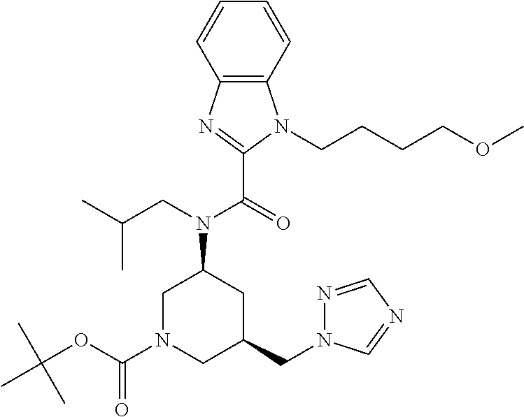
C1=CC=CC2=C1N(CCCCOC)C(C(=O)N(CC(C)C)C1CN(C(OC(C)(C)C)=O)CC(CN3N=CN=C3)C1)=N2
